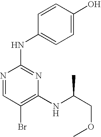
N1=CC(Br)=C(NC(COC)C)N=C1NC1=CC=C(O)C=C1
